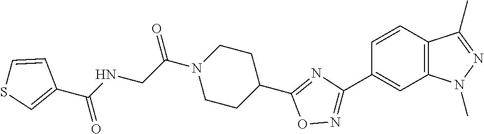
C(C(N1CCC(C2=NC(C3=CC4=C(C=C3)C(C)=NN4C)=NO2)CC1)=O)NC(=O)C1=CSC=C1
